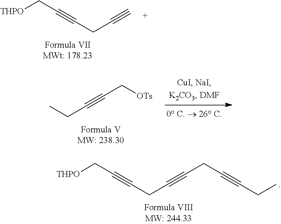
[THPO]CC#CCC#C.[OTs]CC#CCC.[THPO]CC#CCC#CCC#CCC
